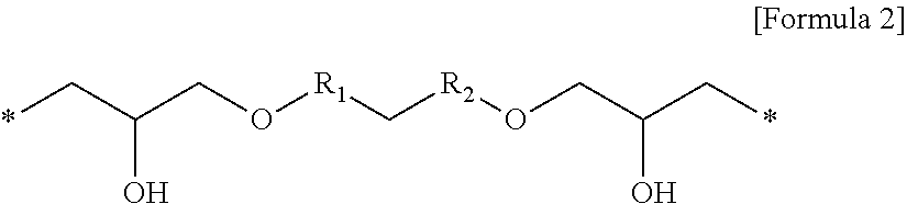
*CC(CO[R1]C[R2]OCC(C*)O)O
